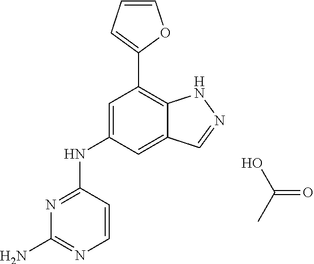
OC(C)=O.N1=C(NC2=CC(C3=CC=CO3)=C3C(=C2)C=NN3)C=CN=C1N
